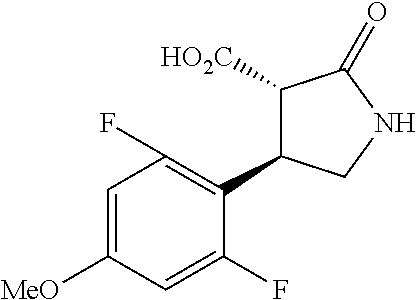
C1([HO2C])C(C2=C(F)C=C([MeO])C=C2F)CNC1=O
